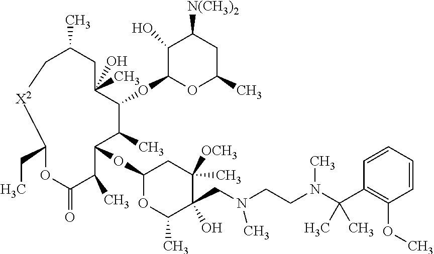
C1(OC2OC(C)C(O)(CN(CCN(C(C3=C(OC)C=CC=C3)(C)C)C)C)C([OCH3])(C)C2)C(C)C(OC2OC(C)CC([N(CH3)2])C2O)C(C)(O)CC(C)C[X2]C(CC)OC(=O)C1C
